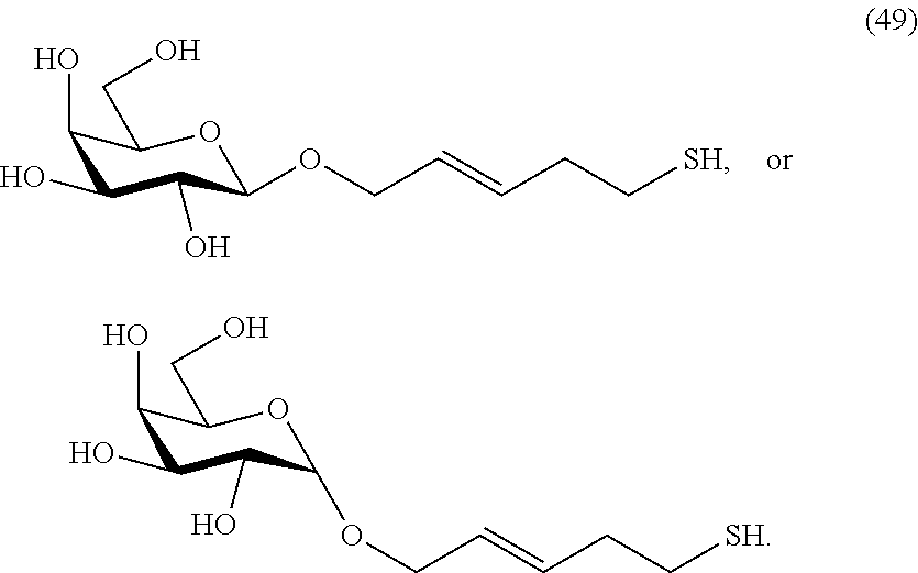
C1(O)C(O)C(O)C(OCC=CCC[SH])OC1CO.C1(O)C(O)C(O)C(OCC=CCC[SH])OC1CO
